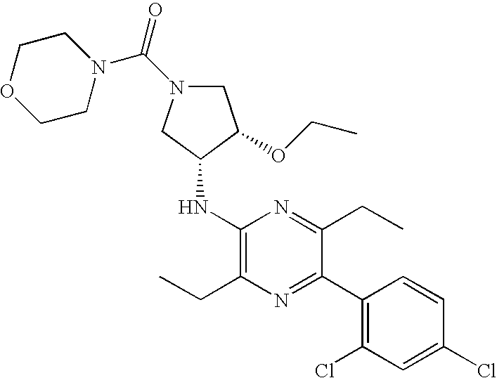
C1(NC2CN(C(N3CCOCC3)=O)CC2OCC)=C(CC)N=C(C2=C(Cl)C=C(Cl)C=C2)C(CC)=N1
